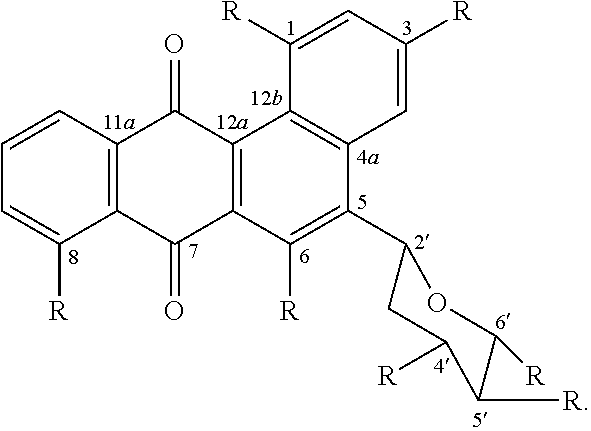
C1=CC2=C(C([R])=C1)C(=O)C1=C(C2=O)C2=C(C(C3CC([R])C([R])C([R])O3)=C1[R])C=C([R])C=C2[R]
